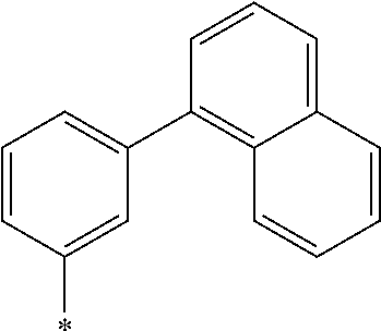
C1=CC=C2C(=C1C1=CC=CC(*)=C1)C=CC=C2
